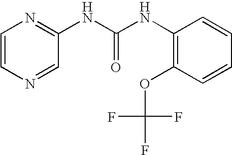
C1=CN=CC(NC(NC2=C(OC(F)(F)F)C=CC=C2)=O)=N1
